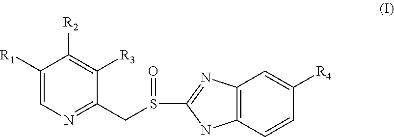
C1([R1])=CN=C(CS(=O)C2=NC3=C(N2)C=CC([R4])=C3)C([R3])=C1[R2]
